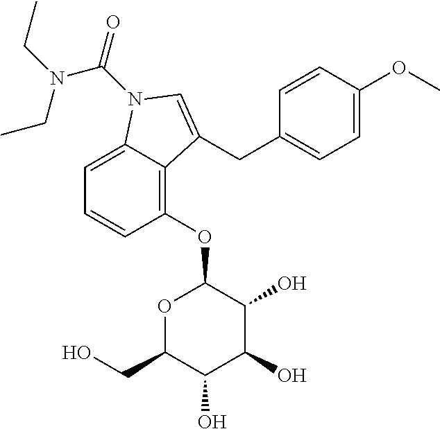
C1=C2C(=C(OC3OC(CO)C(O)C(O)C3O)C=C1)C(CC1=CC=C(OC)C=C1)=CN2C(=O)N(CC)CC
